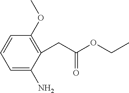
C1(OC)=C(CC(OCC)=O)C(N)=CC=C1
